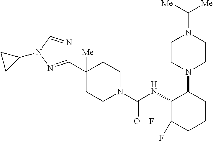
C1(C2([Me])CCN(C(NC3C(F)(F)CCCC3N3CCN(C([Me])[Me])CC3)=O)CC2)=NN(C2CC2)C=N1
